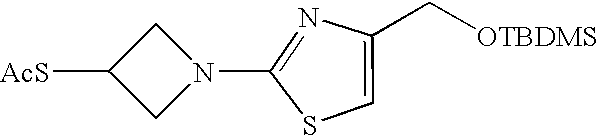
[AcS]C1CN(C2=NC(C[OTBDMS])=CS2)C1
